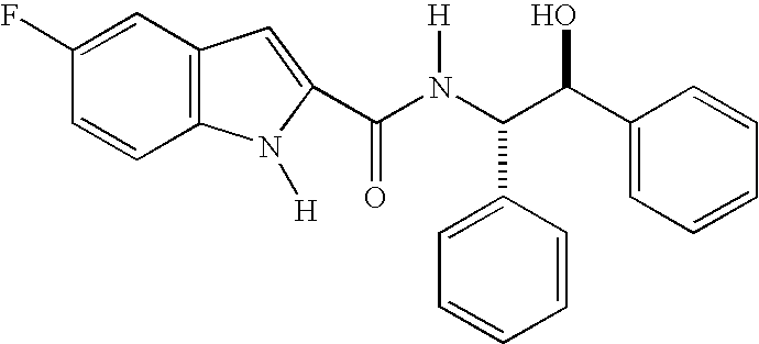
C1(F)=CC2=C(C=C1)N([H])C(C(N(C(C1=CC=CC=C1)C(C1=CC=CC=C1)O)[H])=O)=C2
